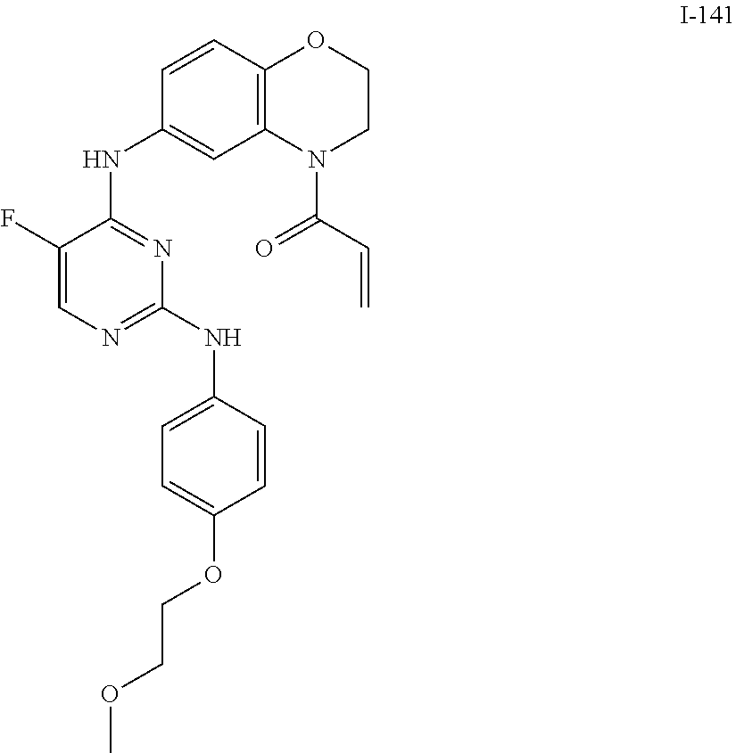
FC1=CN=C(NC2=CC=C(OCCOC)C=C2)N=C1NC1=CC2=C(C=C1)OCCN2C(C=C)=O
